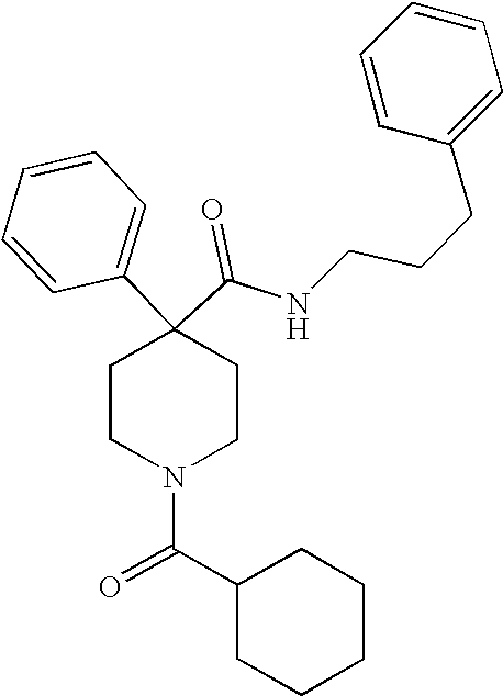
N(C(C1(C2=CC=CC=C2)CCN(C(=O)C2CCCCC2)CC1)=O)CCCC1=CC=CC=C1
